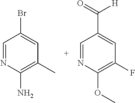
C1=NC(N)=C(C)C=C1Br.C1=NC(OC)=C(F)C=C1C(=O)[H]
